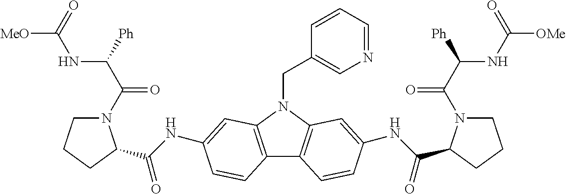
C12=C(N(CC3=CN=CC=C3)C3=C1C=CC(NC(=O)C1N(C(C([Ph])NC([OMe])=O)=O)CCC1)=C3)C=C(NC(=O)C1N(C(C([Ph])NC([MeO])=O)=O)CCC1)C=C2
